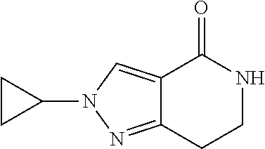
C12=CN(C3CC3)N=C1CCNC2=O
